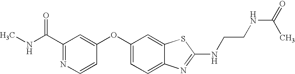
N1=C(C(=O)NC)C=C(OC2=CC=C3C(=C2)SC(NCCNC(=O)C)=N3)C=C1
